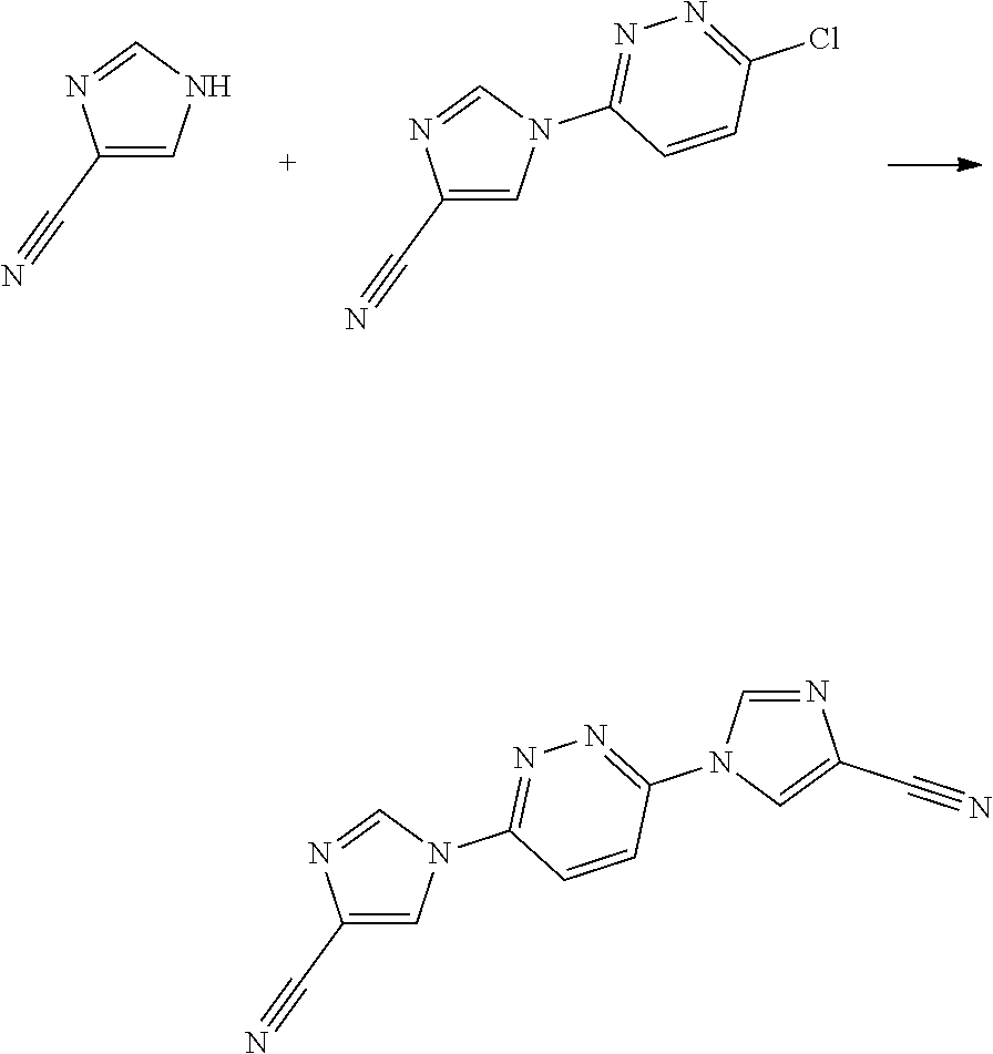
C1(C#N)=CNC=N1.C1(C#N)=CN(C2=NN=C(Cl)C=C2)C=N1.C1(C#N)=CN(C2=NN=C(N3C=C(C#N)N=C3)C=C2)C=N1
